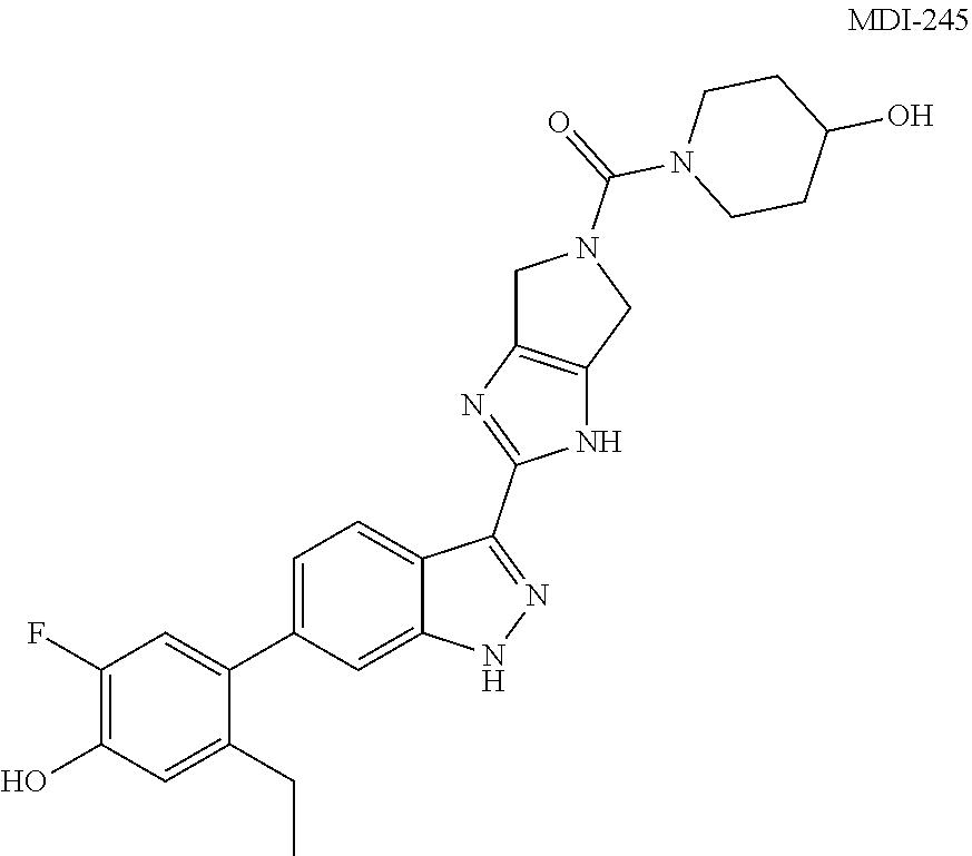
C1(F)=C(O)C=C(CC)C(C2=CC=C3C(=C2)NN=C3C2=NC3=C(N2)CN(C(=O)N2CCC(O)CC2)C3)=C1
